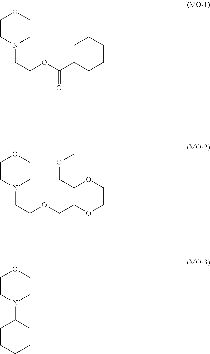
C1CN(CCOC(C2CCCCC2)=O)CCO1.C1CN(CCOCCOCCOCCOC)CCO1.C1CN(C2CCCCC2)CCO1
